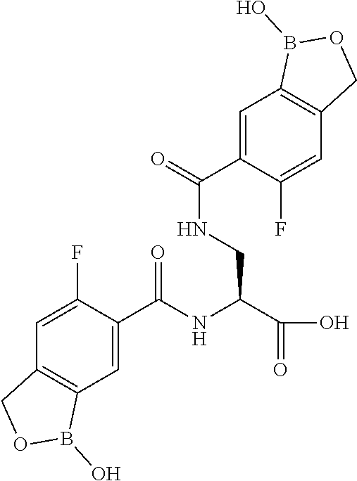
O1B(O)C2=C(C=C(F)C(C(=O)NC(C(=O)O)CNC(C3=CC4=C(COB4O)C=C3F)=O)=C2)C1
